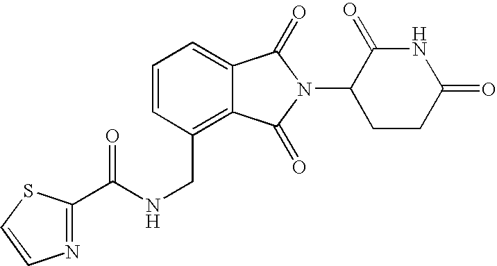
N(CC1=C2C(=CC=C1)C(=O)N(C1CCC(=O)NC1=O)C2=O)C(=O)C1=NC=CS1
